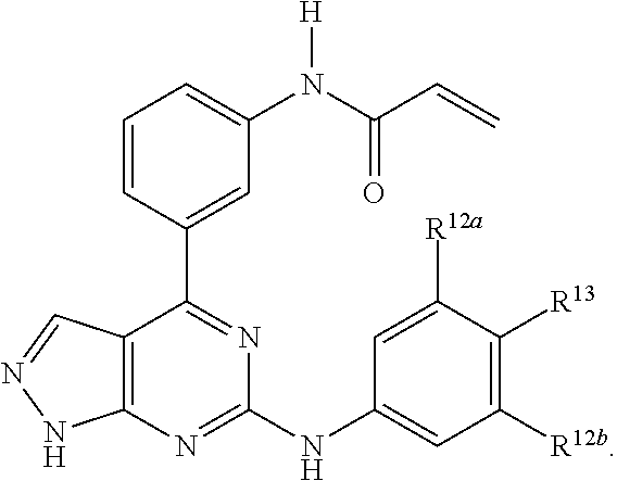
C1([R12b])=C([R13])C([R12a])=CC(NC2=NC3=C(C(C4=CC(N(C(C=C)=O)[H])=CC=C4)=N2)C=NN3)=C1
